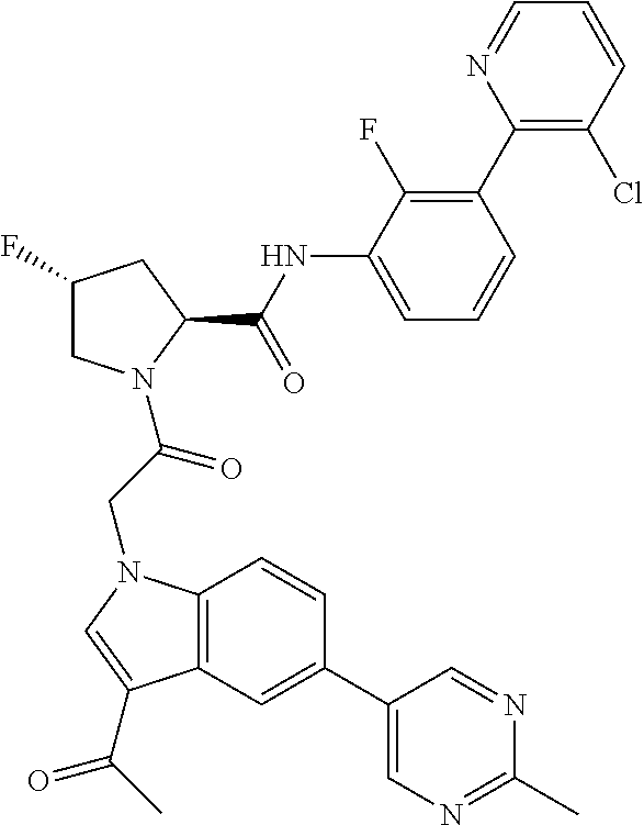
C12=C(C=C(C3=CN=C(C)N=C3)C=C1)C(C(=O)C)=CN2CC(=O)N1CC(F)CC1C(=O)NC1=CC=CC(C2=C(Cl)C=CC=N2)=C1F
